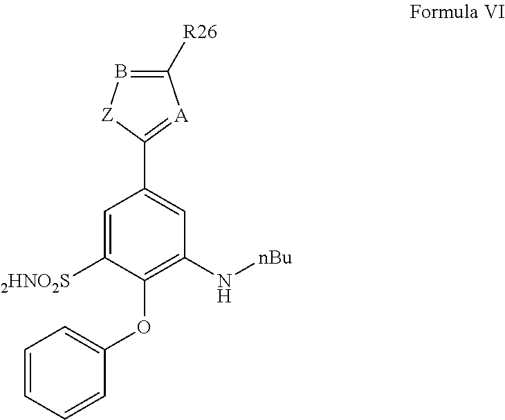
C1=C([2HNO2S])C(OC2=CC=CC=C2)=C(N[nBu])C=C1C1=[A]C([R26])=B[Z]1
